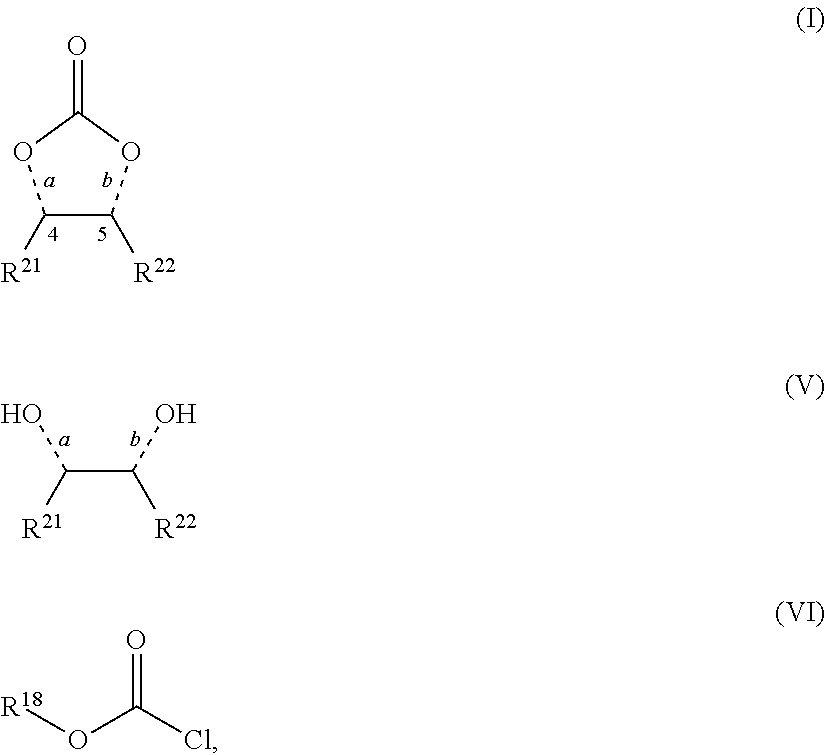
C(C(O)[R22])(O)[R21].C1([R21])C([R22])OC(=O)O1.O(C(Cl)=O)[R18]
